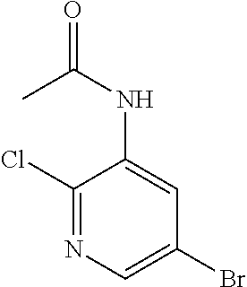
C1(Cl)=NC=C(Br)C=C1NC(=O)C
